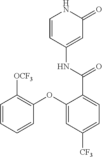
C1=CC(NC(=O)C2=CC=C([CF3])C=C2OC2=C([OCF3])C=CC=C2)=CC(=O)N1
